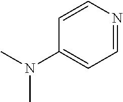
N1=CC=C(N(C)C)C=C1
